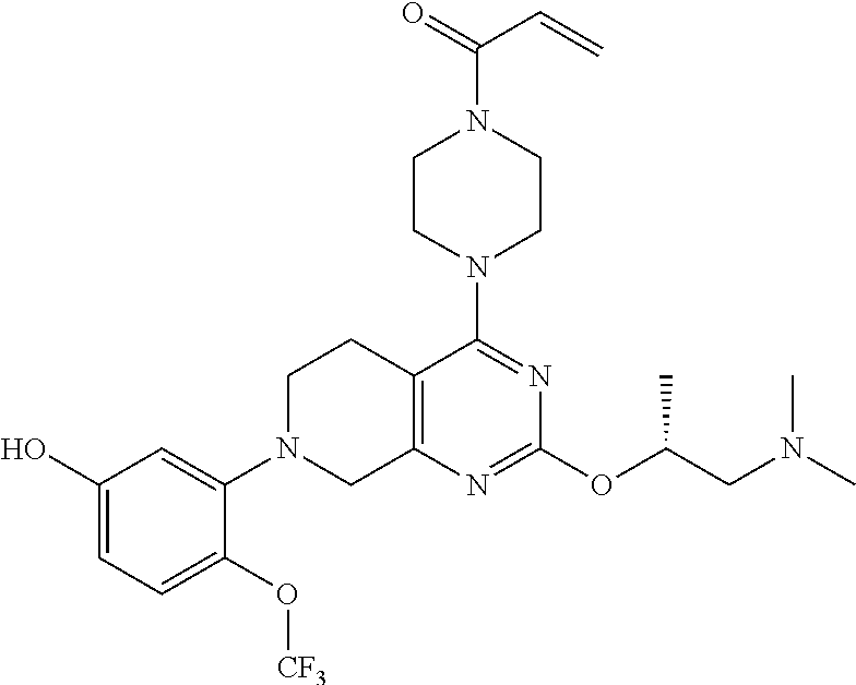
C1N(C2=CC(O)=CC=C2O[CF3])CC2=C(C1)C(N1CCN(C(=O)C=C)CC1)=NC(OC(CN(C)C)C)=N2
